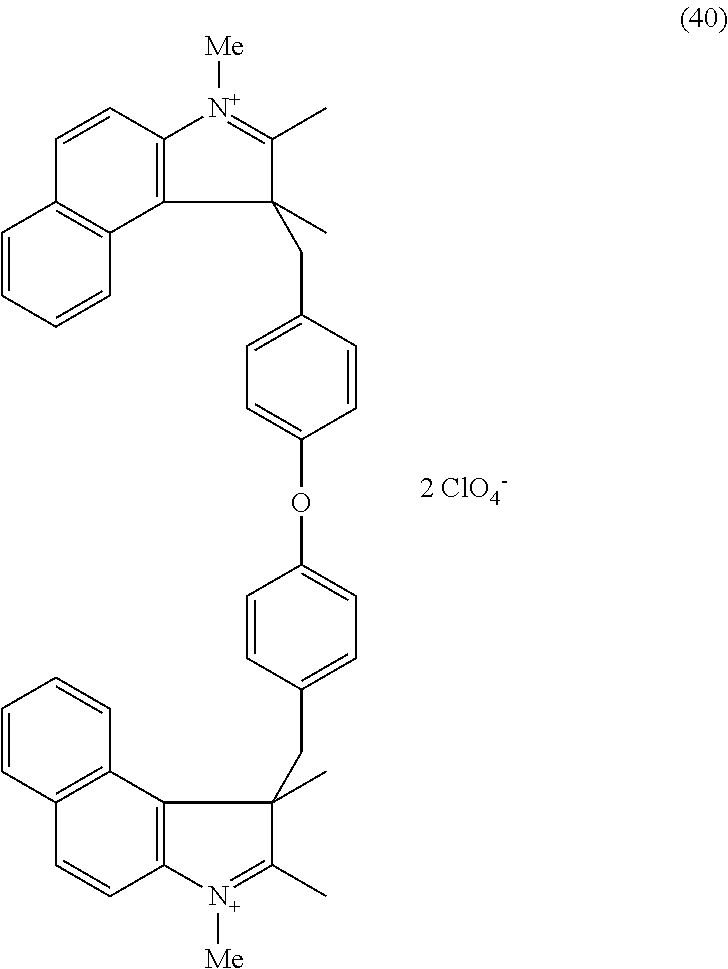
C12=C(C=CC3=C1C=CC=C3)[N+]([Me])=C(C)C2(CC1=CC=C(OC2=CC=C(CC3(C)C4=C([N+]([Me])=C3C)C=CC3=C4C=CC=C3)C=C2)C=C1)C
